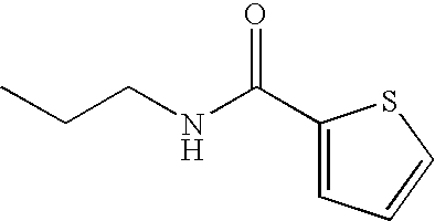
C(NCCC)(C1=CC=CS1)=O
